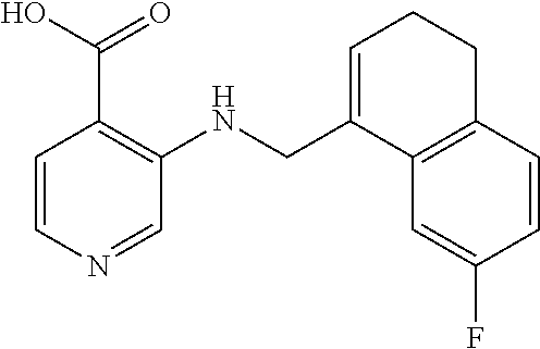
C1=CN=CC(NCC2=CCCC3=C2C=C(F)C=C3)=C1C(O)=O
